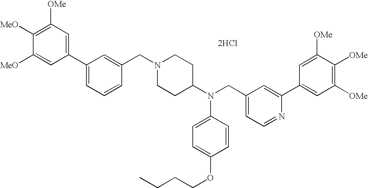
C1=C([MeO])C([MeO])=C([OMe])C=C1C1=CC=CC(CN2CCC(N(CC3=CC=NC(C4=CC([OMe])=C([OMe])C([OMe])=C4)=C3)C3=CC=C(OCCCC)C=C3)CC2)=C1.[2HCl]
